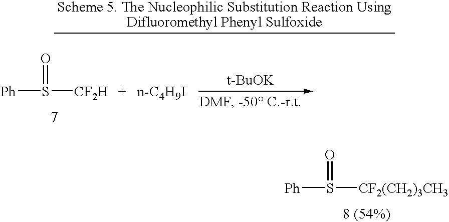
[Ph]S([CF2(CH2)3CH3])=O.[Ph]S(=O)[CF2H].[t-BuOK].[n-C4H9I]
